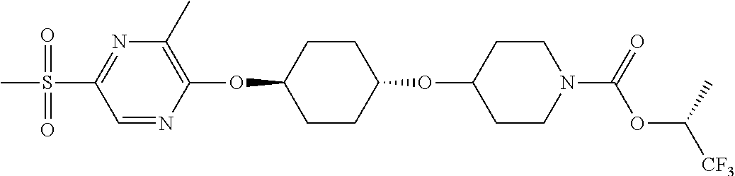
C1=NC(OC2CCC(OC3CCN(C(OC([CF3])C)=O)CC3)CC2)=C(C)N=C1S(C)(=O)=O
